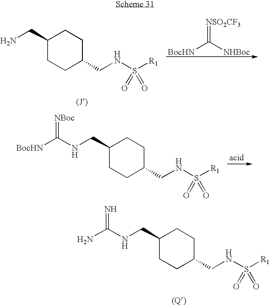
C1(CN)CCC(CNS([R1])(=O)=O)CC1.[NSO2CF3]=C([NHBoc])[BocHN].C1(CNC([BocHN])=[NBoc])CCC(CNS([R1])(=O)=O)CC1.C1(CNC(N)=N)CCC(CNS([R1])(=O)=O)CC1
